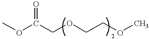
COC(COCCOC)=O
